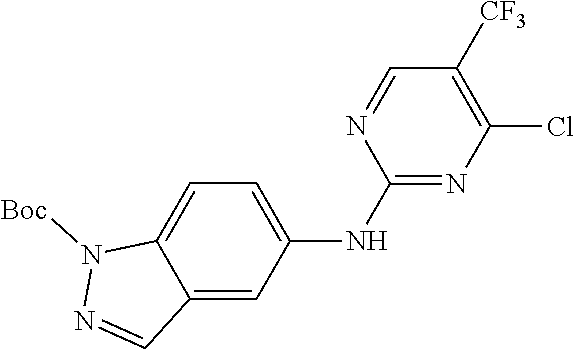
N1([Boc])N=CC2=CC(NC3=NC(Cl)=C([CF3])C=N3)=CC=C12
